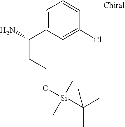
C1=C(C(N)CCO[Si](C(C)(C)C)(C)C)C=C(Cl)C=C1
